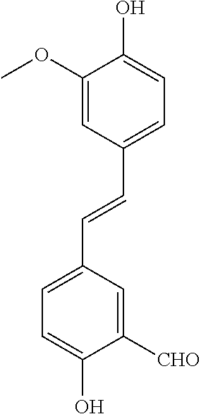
C1(OC)=CC(C=CC2=CC=C(O)C([CHO])=C2)=CC=C1O
